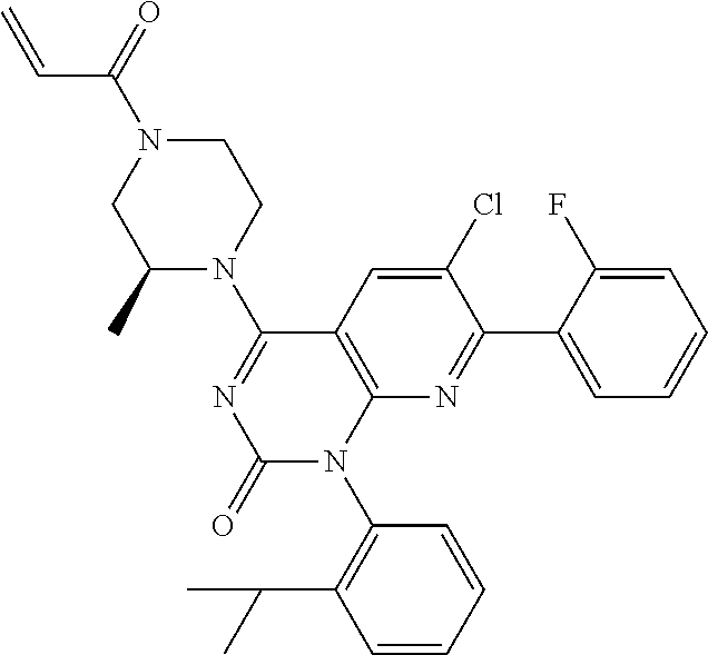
C1(Cl)=CC2=C(N=C1C1=CC=CC=C1F)N(C1=C(C(C)C)C=CC=C1)C(=O)N=C2N1CCN(C(=O)C=C)CC1C
